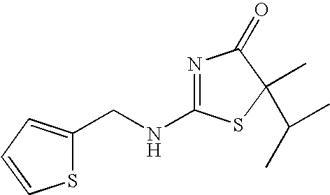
N1=C(NCC2=CC=CS2)SC(C(C)C)(C)C1=O
